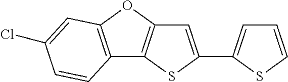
C12=C(SC(C3=CC=CS3)=C1)C1=C(O2)C=C(Cl)C=C1
